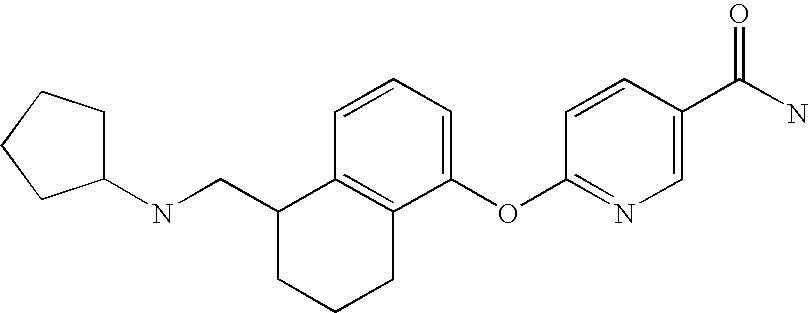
C12=C(C(OC3=NC=C(C(N)=O)C=C3)=CC=C1)CCCC2CNC1CCCC1
